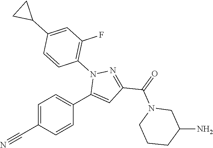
C1=C(C#N)C=CC(C2=CC(C(=O)N3CCCC(N)C3)=NN2C2=C(F)C=C(C3CC3)C=C2)=C1
